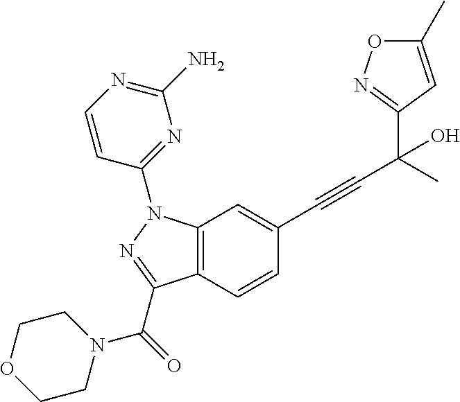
C12=C(C=C(C#CC(C3=NOC(C)=C3)(O)C)C=C1)N(C1=NC(N)=NC=C1)N=C2C(N1CCOCC1)=O
